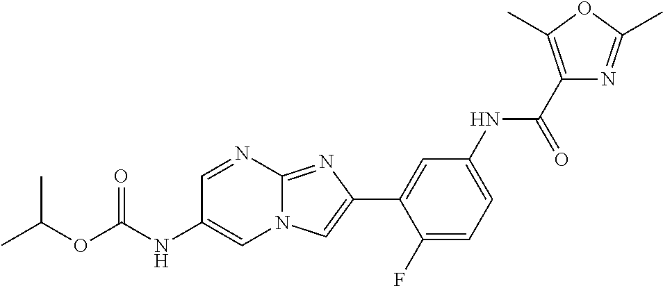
C1=NC2=NC(C3=CC(NC(C4=C(C)OC(C)=N4)=O)=CC=C3F)=CN2C=C1NC(OC(C)C)=O
